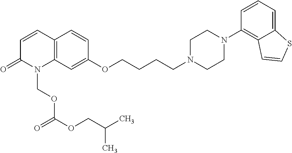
C1=CC2=C(N(COC(OCC(C)C)=O)C1=O)C=C(OCCCCN1CCN(C3=C4C(=CC=C3)SC=C4)CC1)C=C2
